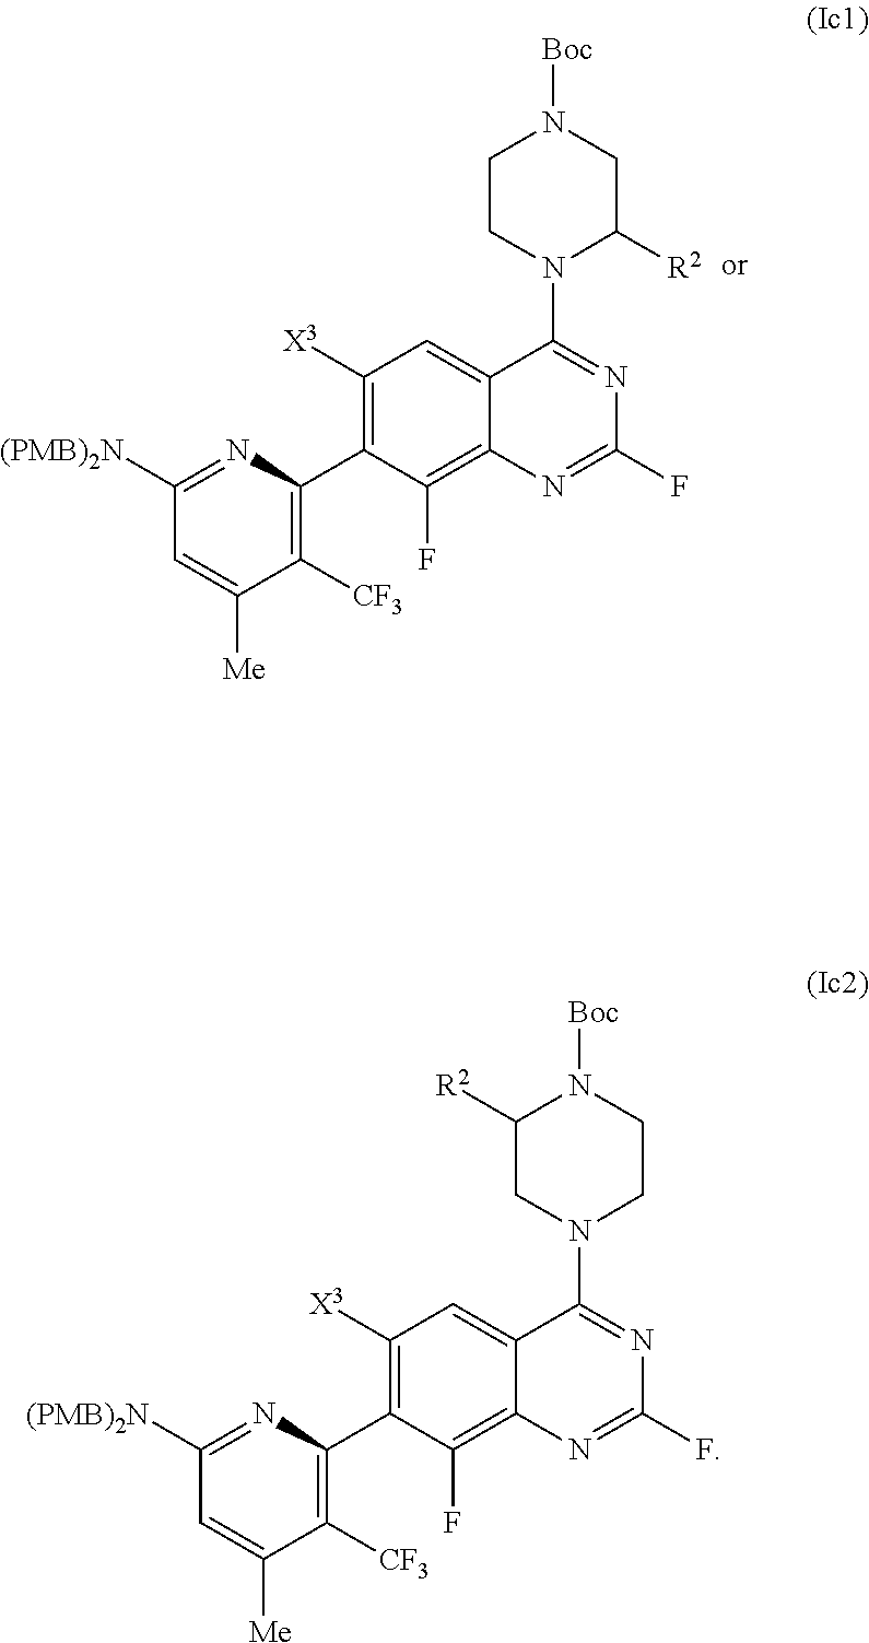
C1([X3])=C(C2=C([CF3])C([Me])=CC([(PMB)2N])=N2)C(F)=C2C(=C1)C(N1CCN([Boc])CC1[R2])=NC(F)=N2.C1([X3])=C(C2=C([CF3])C([Me])=CC([(PMB)2N])=N2)C(F)=C2C(=C1)C(N1CC([R2])N([Boc])CC1)=NC(F)=N2
